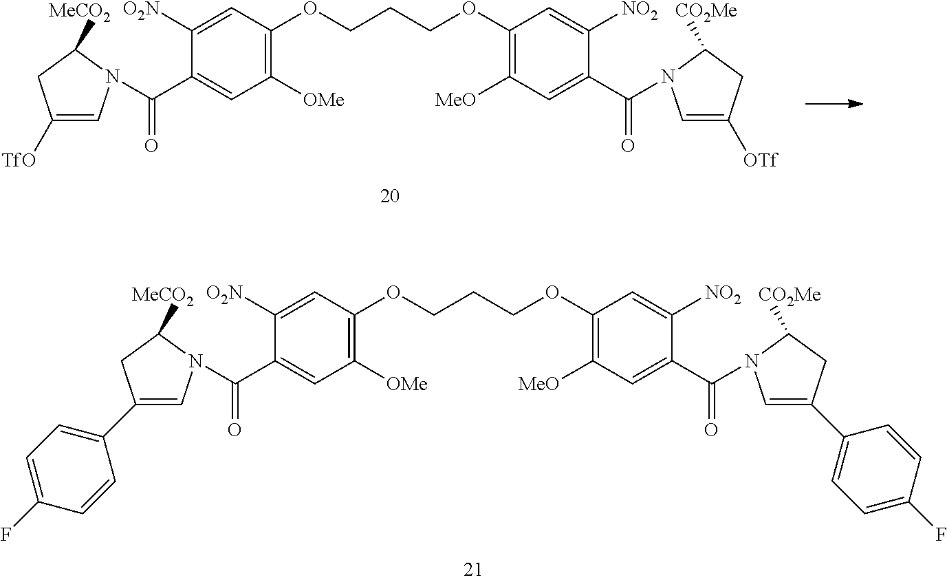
C1(C(=O)N2C=C([TfO])CC2[MeCO2])=CC([OMe])=C(OCCCOC2=C([MeO])C=C(C(=O)N3C=C([OTf])CC3[CO2Me])C([NO2])=C2)C=C1[O2N].C1(C(=O)N2C=C(C3=CC=C(F)C=C3)CC2[MeCO2])=CC([OMe])=C(OCCCOC2=C([MeO])C=C(C(=O)N3C=C(C4=CC=C(F)C=C4)CC3[CO2Me])C([NO2])=C2)C=C1[O2N]
